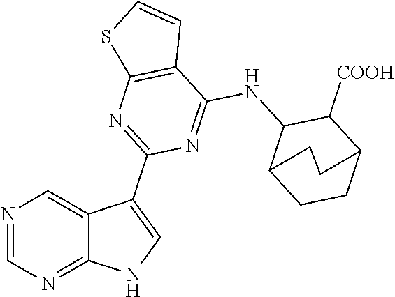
C12=C(C(NC3C([COOH])C4CCC3CC4)=NC(C3=CNC4=NC=NC=C34)=N1)C=CS2
